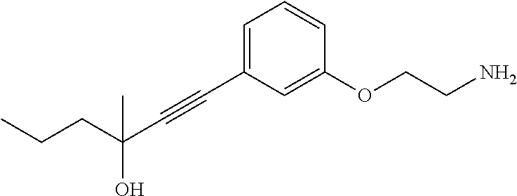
C(C#CC1=CC=CC(OCCN)=C1)(CCC)(O)C
